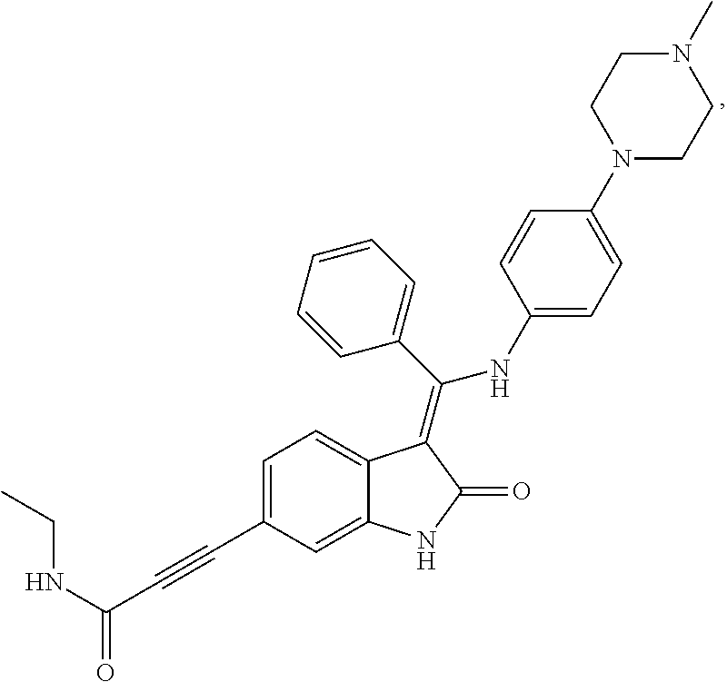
C1=CC(C(=C2C3=CC=C(C#CC(NCC)=O)C=C3NC2=O)NC2=CC=C(N3CCN(C)CC3)C=C2)=CC=C1
